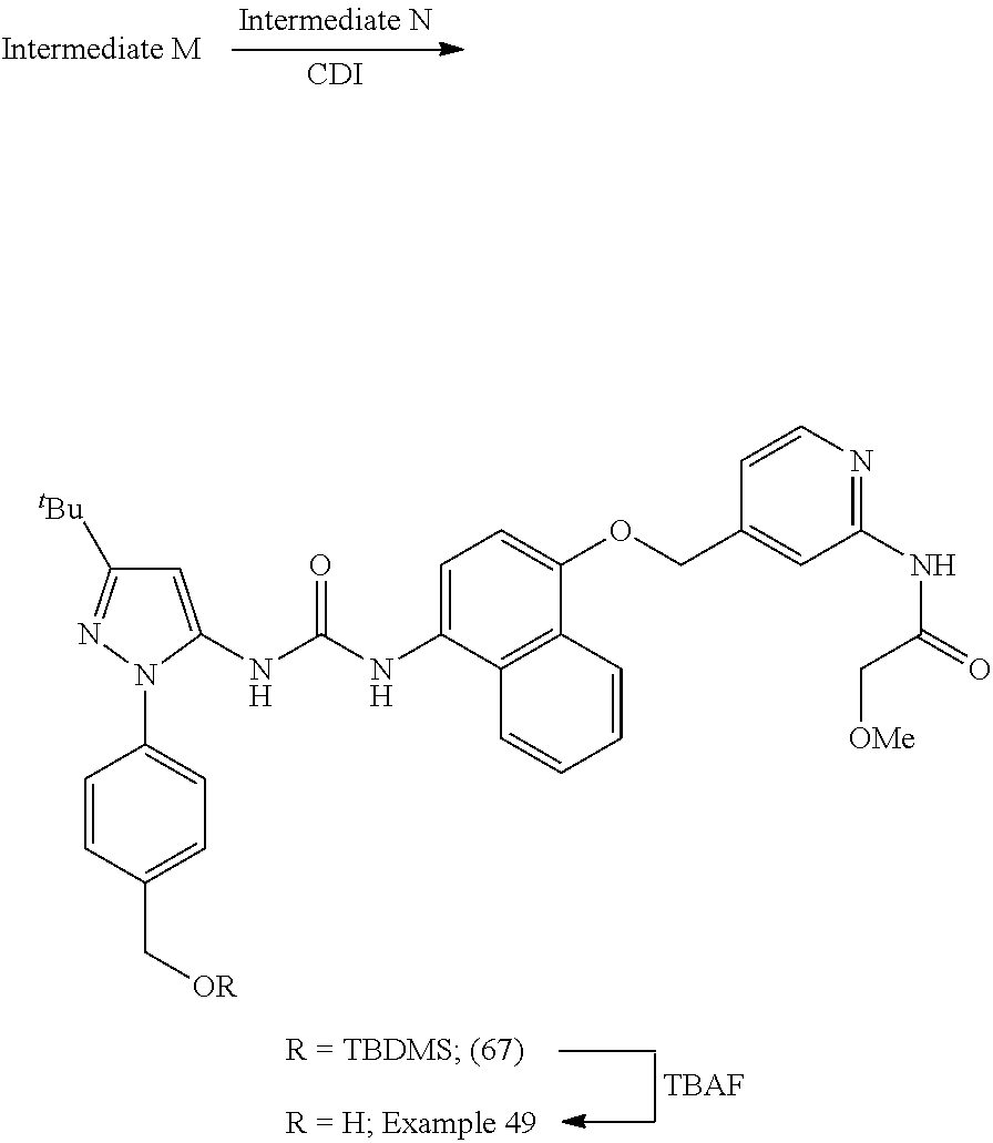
[CDI].[TBAF].C1=C(NC(NC2=CC=C(OCC3=CC(NC(C[OMe])=O)=NC=C3)C3=C2C=CC=C3)=O)N(C2=CC=C(C[OR])C=C2)N=C1[tBu]
